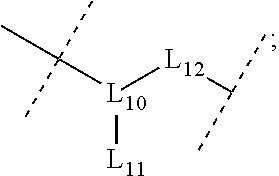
[L10]([L11])(C(C)(C)C)[L12]C(C)C
